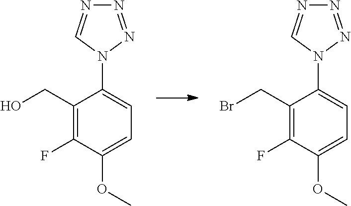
C1(CO)=C(F)C(OC)=CC=C1N1N=NN=C1.C1(CBr)=C(F)C(OC)=CC=C1N1N=NN=C1
